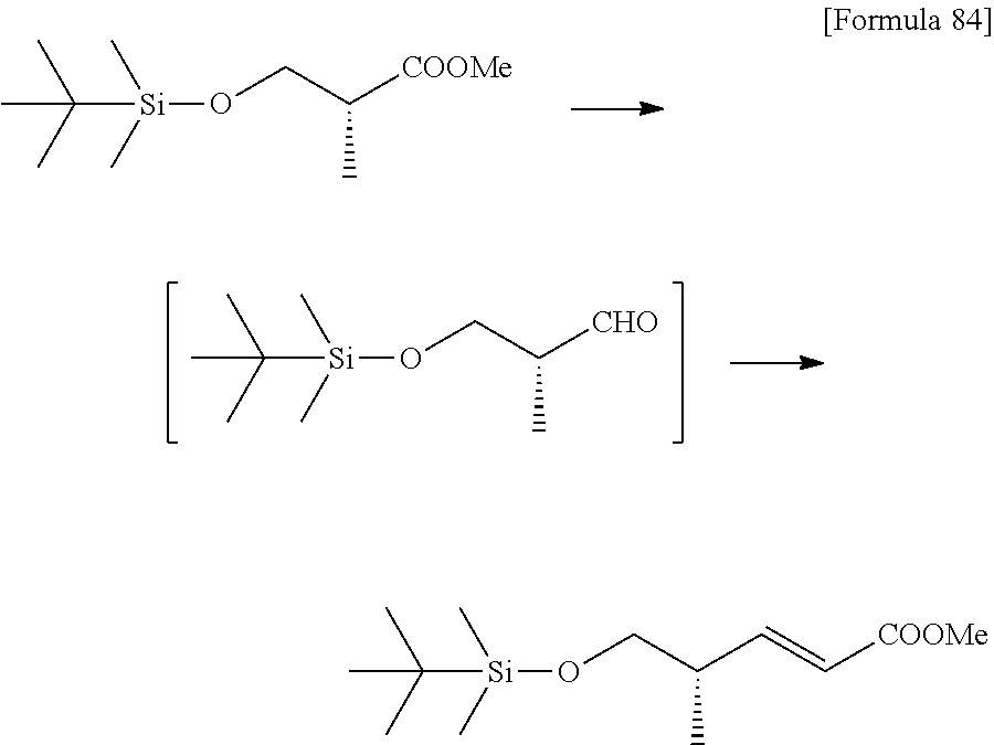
[Si](OCC([COOMe])C)(C)(C)C(C)(C)C.[Si](OCC([CHO])C)(C)(C)C(C)(C)C.[Si](OCC(C=C[COOMe])C)(C)(C)C(C)(C)C
